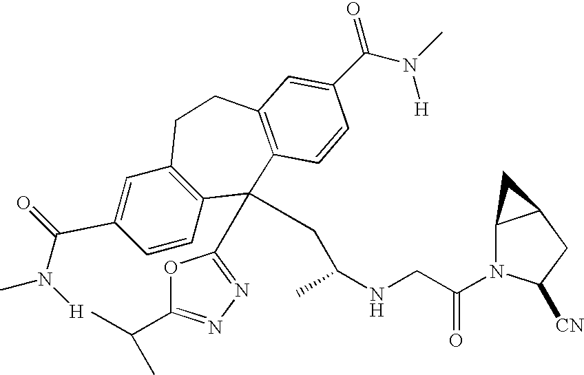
CN(C(C1=CC2=C(C=C1)C(C1=NN=C(C(C)C)O1)(CC(NCC(N1C3C(CC1[CN])C3)=O)C)C1=C(CC2)C=C(C(N(C)[H])=O)C=C1)=O)[H]
